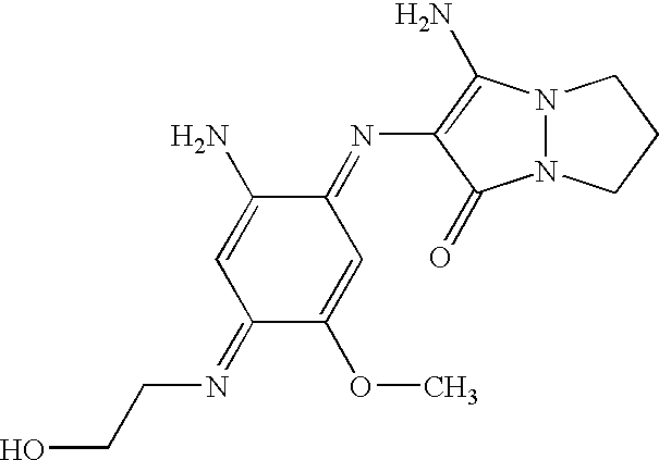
N12N(C(N)=C(N=C3C=C(OC)C(=NCCO)C=C3N)C1=O)CCC2
